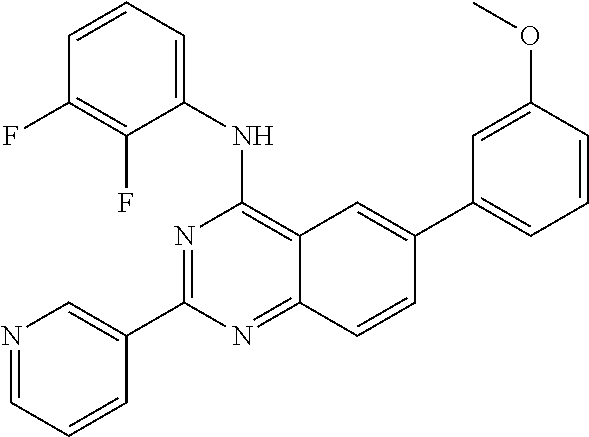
N1=CC=CC(C2=NC(NC3=CC=CC(F)=C3F)=C3C(=N2)C=CC(C2=CC=CC(OC)=C2)=C3)=C1
